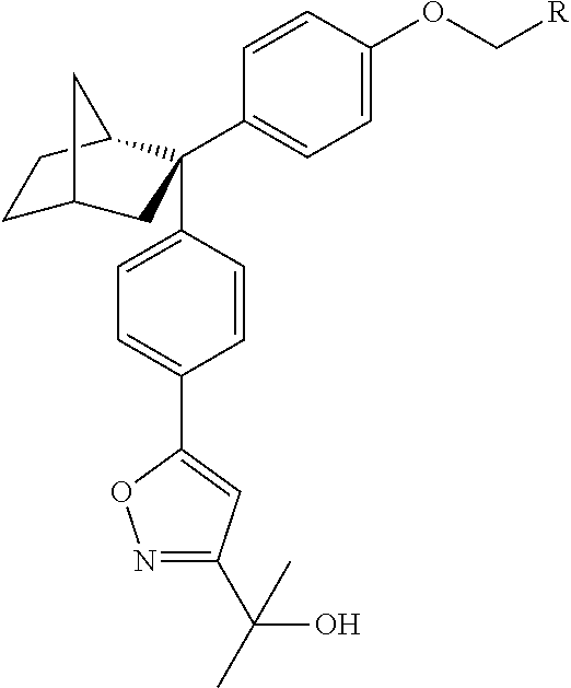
C1C2CC(C3=CC=C(OC[R])C=C3)(C3=CC=C(C4=CC(C(C)(O)C)=NO4)C=C3)C(C1)C2
